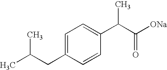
C1=C(CC(C)C)C=CC(C(C([ONa])=O)C)=C1
